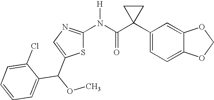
C1(C2(C(N([H])C3=NC=C(C(OC)C4=CC=CC=C4Cl)S3)=O)CC2)=CC=C2C(=C1)OCO2
